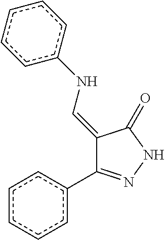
C1(=CNc2ccccc2)C(c2ccccc2)=NNC1=O
